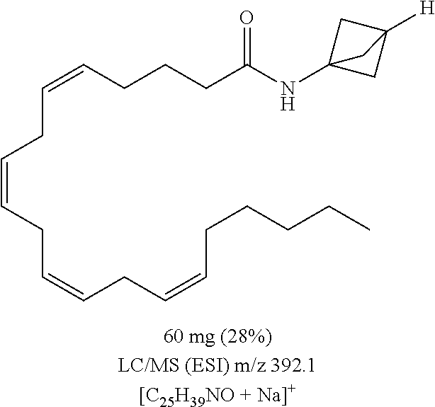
C(CC=CCC=CCCCCC)=CCC=CCCCC(NC12CC([H])(C1)C2)=O
